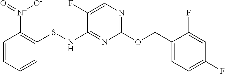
C1(COC2=NC=C(F)C(NSC3=C([N+]([O-])=O)C=CC=C3)=N2)=CC=C(F)C=C1F
